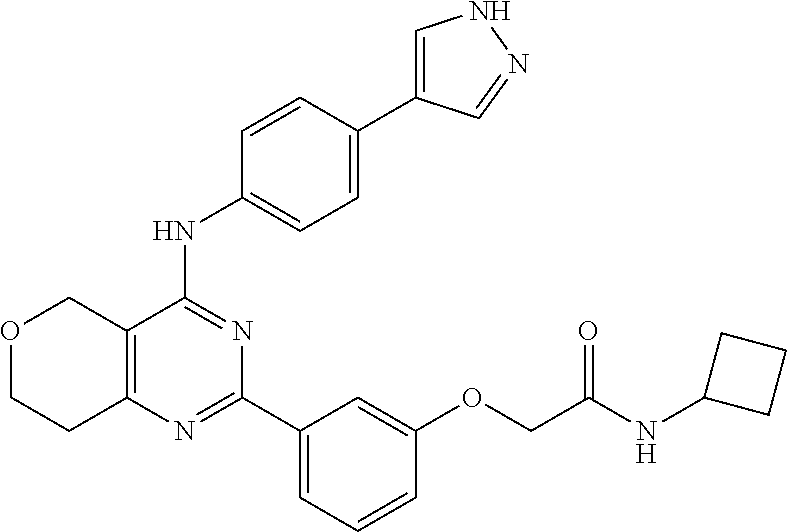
C12=C(C(NC3=CC=C(C4=CNN=C4)C=C3)=NC(C3=CC=CC(OCC(NC4CCC4)=O)=C3)=N1)COCC2
